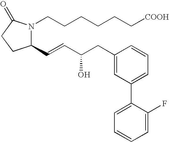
N1(CCCCCC[COOH])C(C=CC(CC2=CC(C3=CC=CC=C3F)=CC=C2)O)CCC1=O
